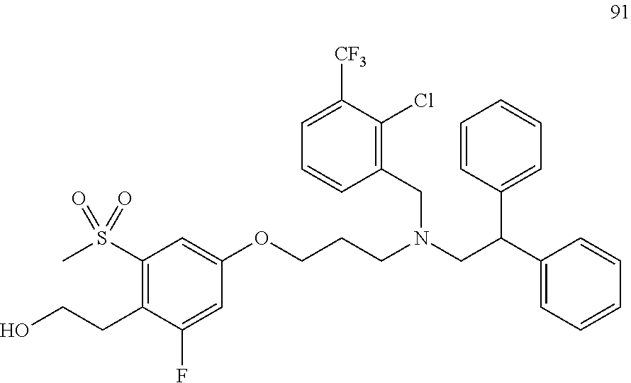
C1(OCCCN(CC2=C(Cl)C([CF3])=CC=C2)CC(C2=CC=CC=C2)C2=CC=CC=C2)=CC(S(C)(=O)=O)=C(CCO)C(F)=C1
